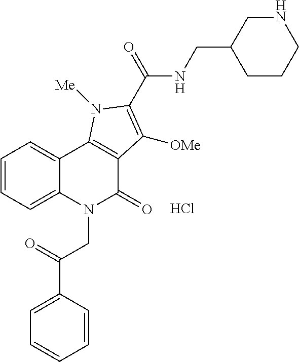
C1=CC=C2C(=C1)C1=C(C(=O)N2CC(C2=CC=CC=C2)=O)C([OMe])=C(C(=O)NCC2CCCNC2)N1[Me].Cl
